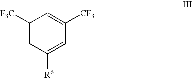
C1([F3C])=CC([R6])=CC([CF3])=C1
